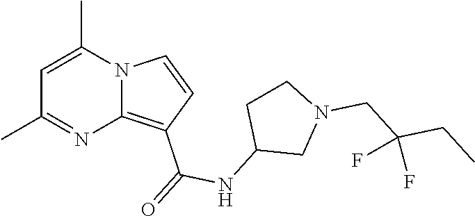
C1=C(C)N2C(=C(C(=O)NC3CN(CC(CC)(F)F)CC3)C=C2)N=C1C
